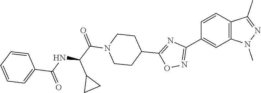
C12=C(C=CC(C3=NOC(C4CCN(C(=O)C(NC(=O)C5=CC=CC=C5)C5CC5)CC4)=N3)=C1)C(C)=NN2C
